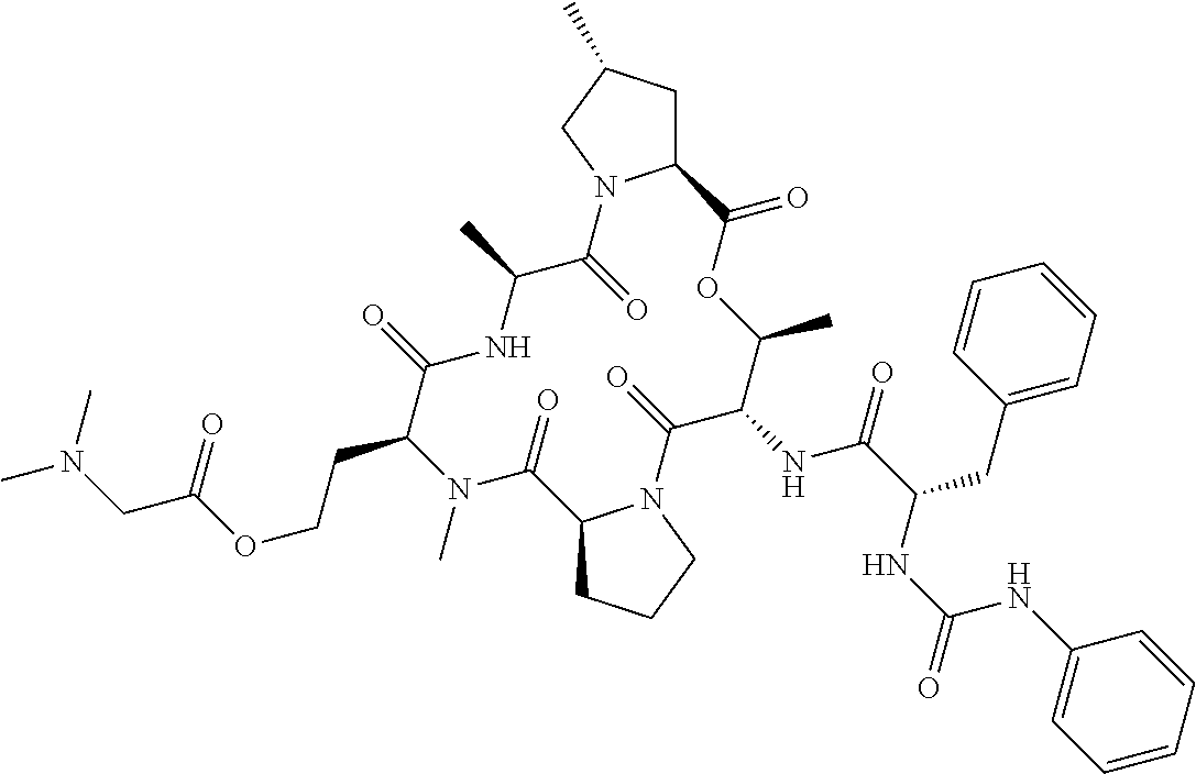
CN1C(CCOC(=O)CN(C)C)C(=O)NC(C)C(=O)N2C(CC(C)C2)C(=O)OC(C)C(NC(C(NC(NC2=CC=CC=C2)=O)CC2=CC=CC=C2)=O)C(=O)N2C(C1=O)CCC2
